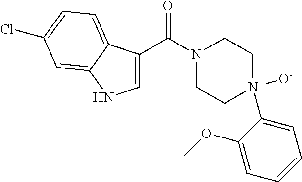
N1(C(C2=CNC3=CC(Cl)=CC=C23)=O)CC[N+](C2=CC=CC=C2OC)([O-])CC1
